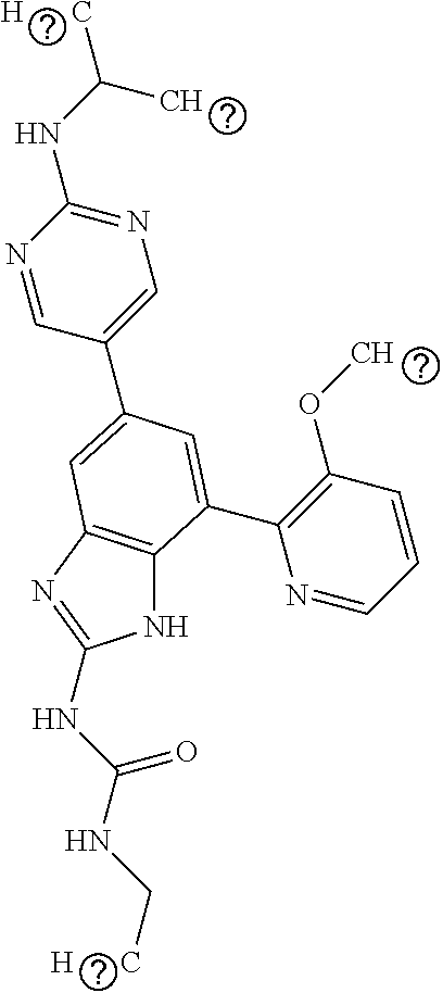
N1C2=C(N=C1NC(NC[H      C])=O)C=C(C1=CN=C(NC([H      C])C)N=C1)C=C2C1=C(OC)C=CC=N1
